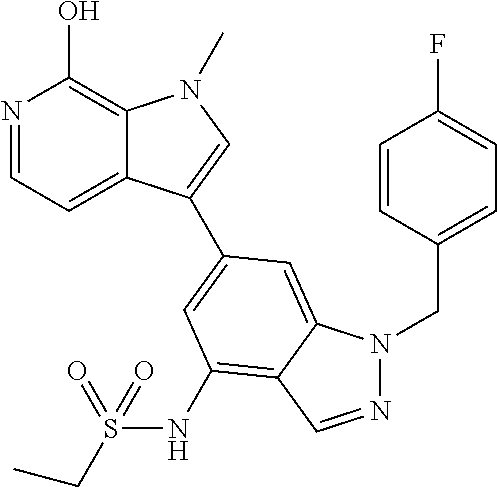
N1=CC=C2C(=C1O)N(C)C=C2C1=CC(NS(CC)(=O)=O)=C2C(=C1)N(CC1=CC=C(F)C=C1)N=C2
